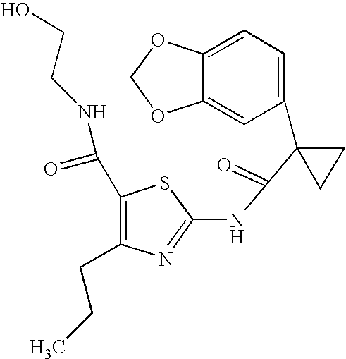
C1=C2C(=CC(C3(C(=O)NC4=NC(CCC)=C(C(=O)NCCO)S4)CC3)=C1)OCO2
